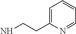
C1=C(CCN)N=CC=C1
